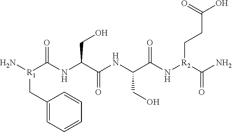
N[R1](C(NC(C(NC(C(N[R2](C(N)=O)CCC(O)=O)=O)CO)=O)CO)=O)CC1=CC=CC=C1
